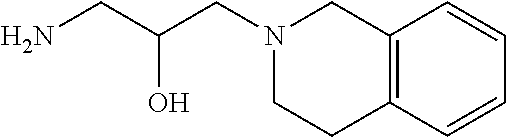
NCC(O)CN1CCC2=C(C1)C=CC=C2
